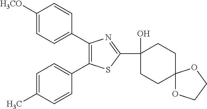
C1=C([H3CO])C=CC(C2=C(C3=CC=C(C)C=C3)SC(C3(O)CCC4(CC3)OCCO4)=N2)=C1
